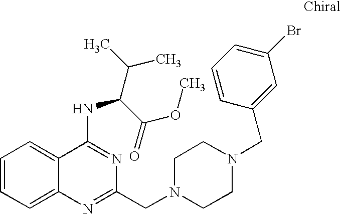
C1=CC=C2C(=C1)C(NC(C(OC)=O)C(C)C)=NC(CN1CCN(CC3=CC(Br)=CC=C3)CC1)=N2
